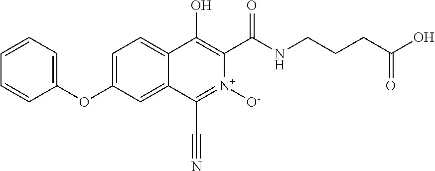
C1(OC2=CC=C3C(=C2)C(C#N)=[N+]([O-])C(C(NCCCC(O)=O)=O)=C3O)=CC=CC=C1
